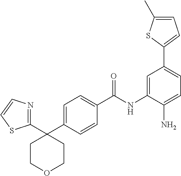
C1(C2=CC=C(N)C(NC(C3=CC=C(C4(C5=NC=CS5)CCOCC4)C=C3)=O)=C2)=CC=C(C)S1
